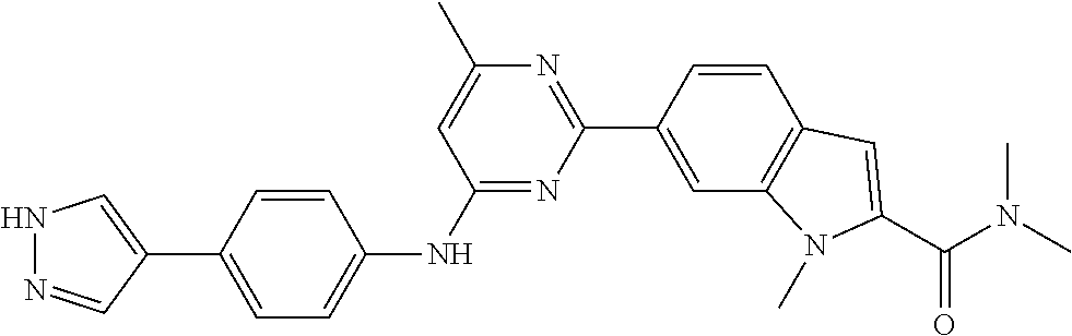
C1=CC(C2=NC(C)=CC(NC3=CC=C(C4=CNN=C4)C=C3)=N2)=CC2=C1C=C(C(N(C)C)=O)N2C
